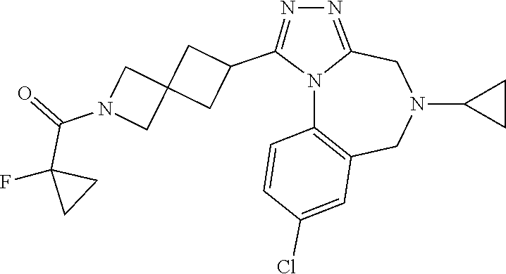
N12C3=C(CN(C4CC4)CC1=NN=C2C1CC2(C1)CN(C(=O)C1(F)CC1)C2)C=C(Cl)C=C3
